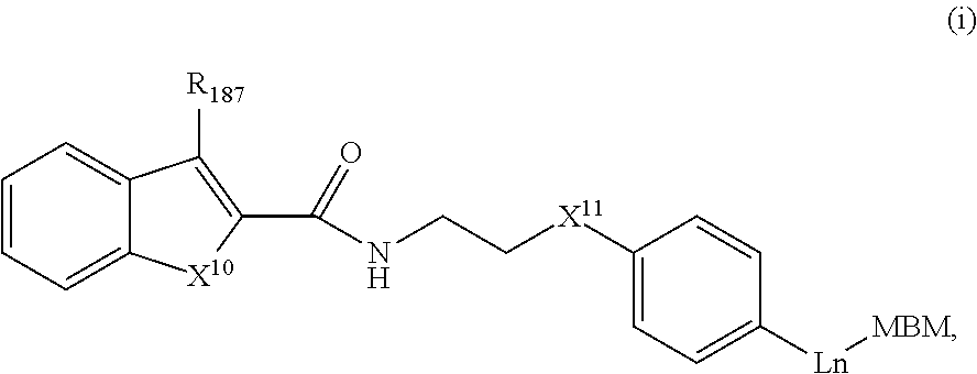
[Ln]([MBM])C1=CC=C([X11]CCNC(C2=C([R187])C3=CC=CC=C3[X10]2)=O)C=C1
